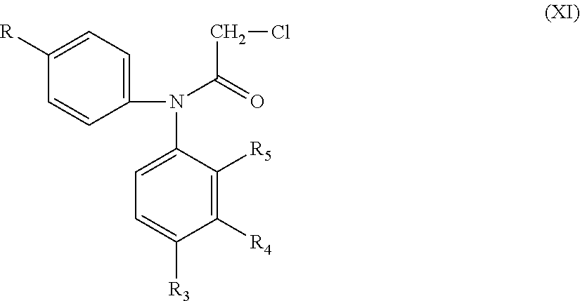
C1=C([R3])C([R4])=C([R5])C(N(C2=CC=C([R])C=C2)C(=O)CCl)=C1
